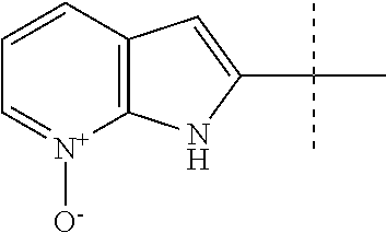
C1=CC2=C([N+]([O-])=C1)NC(C(C)(C)C)=C2
